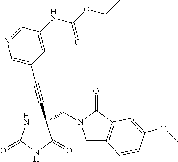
C(#CC1(CN2CC3=C(C2=O)C=C(OC)C=C3)NC(=O)NC1=O)C1=CN=CC(NC(OCC)=O)=C1
